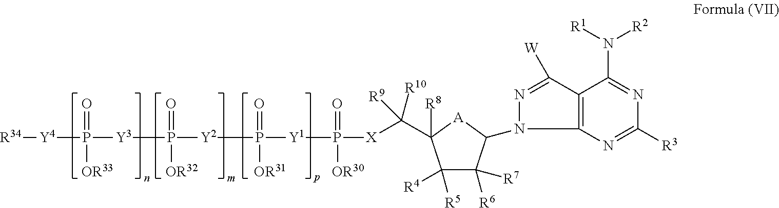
[R34][Y4]P([Y3]P([Y2]P([Y1]P([X]C([R10])(C1([R8])C([R5])([R4])C([R6])([R7])C(N2N=C([W])C3=C2N=C([R3])N=C3N([R1])[R2])[A]1)[R9])(=O)[OR30])(=O)[OR31])(=O)[OR32])(=O)[OR33]
